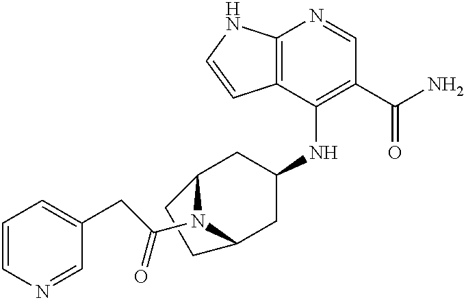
C12=C(C(NC3CC4N(C(CC5=CC=CN=C5)=O)C(C3)CC4)=C(C(N)=O)C=N1)C=CN2
